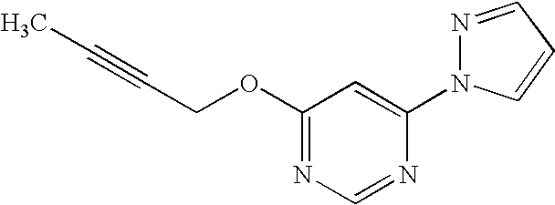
C1(OCC#CC)=NC=NC(N2C=CC=N2)=C1
